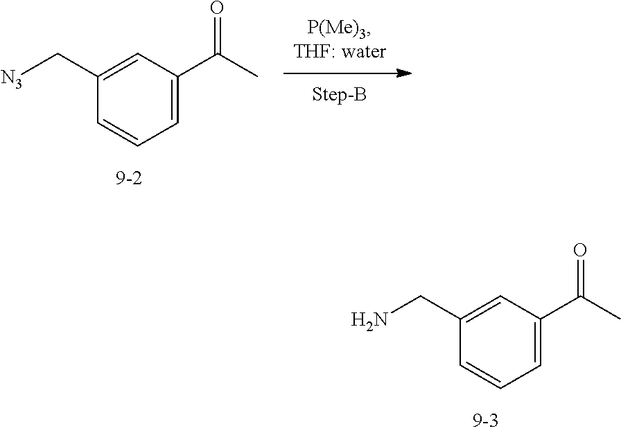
C1=CC=C(C(C)=O)C=C1CN.C1=CC=C(C(C)=O)C=C1C[N3]
